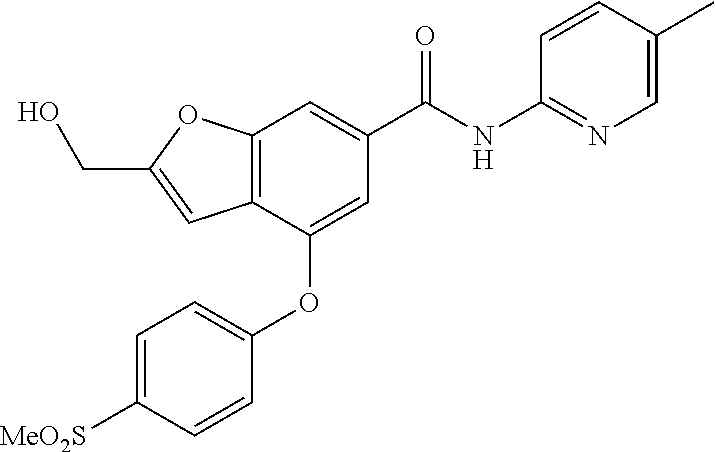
C12=C(C(OC3=CC=C([MeO2S])C=C3)=CC(C(NC3=NC=C(C)C=C3)=O)=C1)C=C(CO)O2
